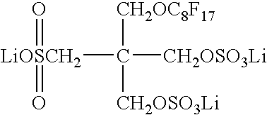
C([CH2OC8F17])([CH2OSO3Li])([CH2OSO3Li])[LiOSCH2](=O)=O
